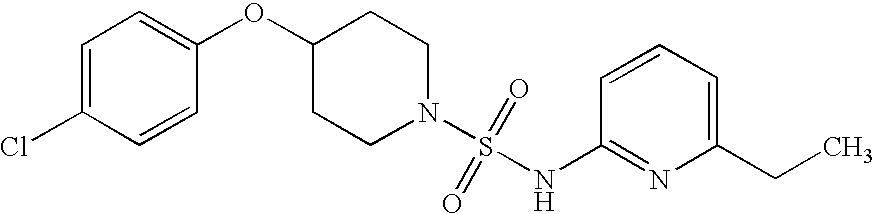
C1(OC2=CC=C(Cl)C=C2)CCN(S(=O)(=O)NC2=NC(CC)=CC=C2)CC1
